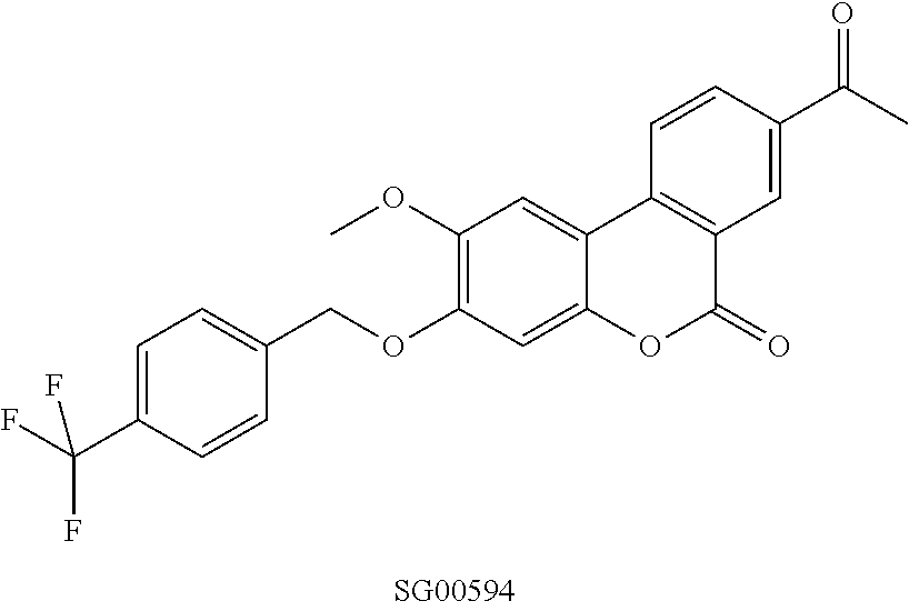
C1=C(C(F)(F)F)C=CC(COC2=C(OC)C=C3C(=C2)OC(=O)C2=C3C=CC(C(C)=O)=C2)=C1
